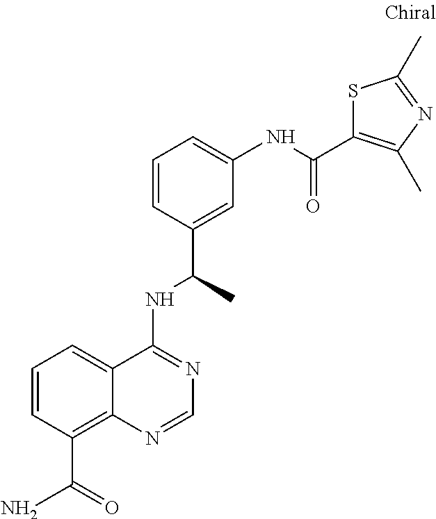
C1=CC(C(C)NC2=NC=NC3=C(C(=O)N)C=CC=C23)=CC(NC(=O)C2=C(C)N=C(C)S2)=C1
